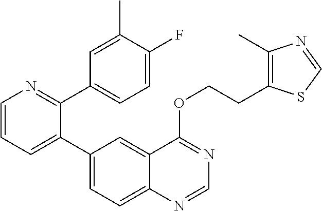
C1=CN=C(C2=CC=C(F)C(C)=C2)C(C2=CC=C3C(=C2)C(OCCC2=C(C)N=CS2)=NC=N3)=C1
